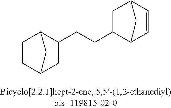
C1=CC2CC(CCC3C4C=CC(C3)C4)C1C2
